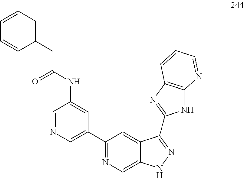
C1(C2=CN=CC(NC(=O)CC3=CC=CC=C3)=C2)=NC=C2C(=C1)C(C1=NC3=C(N1)N=CC=C3)=NN2
